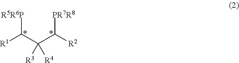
[R1]C(C(C([R2])[PR7R8])([R3])[R4])[R5R6P]
